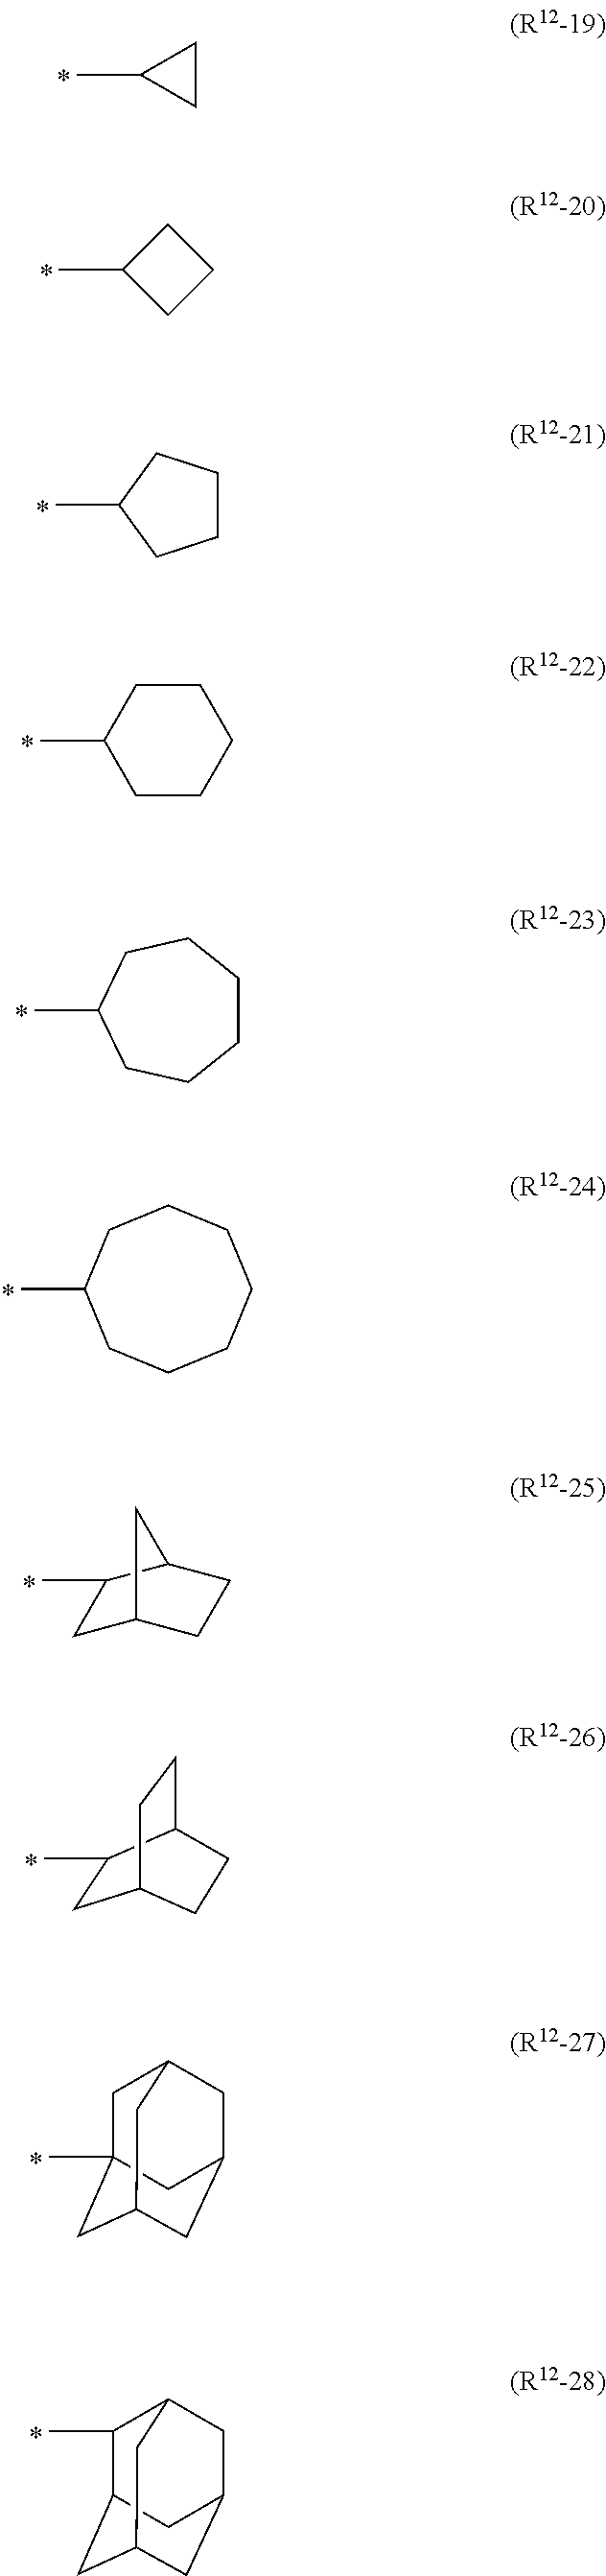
CC1CC1.CC1CCC1.CC1CCCC1.CC1CCCCC1.CC1CCCCCC1.CC1CCCCCCC1.CC1CC2CCC1C2.C1C2CCC(CC2)C1C.CC12CC3CC(CC(C1)C3)C2.C1(C)C2CC3CC(CC1C3)C2
